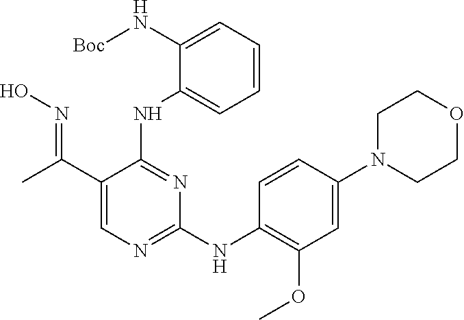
C1(N[Boc])=CC=CC=C1NC1=NC(NC2=C(OC)C=C(N3CCOCC3)C=C2)=NC=C1C(=NO)C
